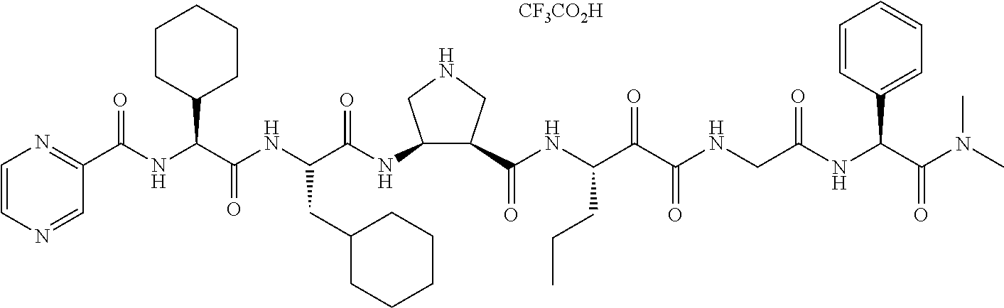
C1(C(NC(C(NC(C(=O)NC2C(C(=O)NC(C(C(NCC(NC(C(N(C)C)=O)C3=CC=CC=C3)=O)=O)=O)CCC)CNC2)CC2CCCCC2)=O)C2CCCCC2)=O)=NC=CN=C1.[CF3CO2H]
